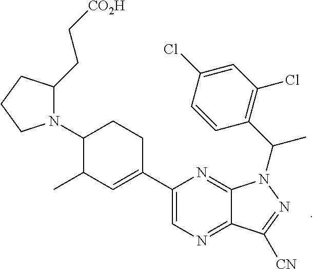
N1=C2C(=NC=C1C1=CC(C)C(N3C(CC[CO2H])CCC3)CC1)C([CN])=NN2C(C1=C(Cl)C=C(Cl)C=C1)C
